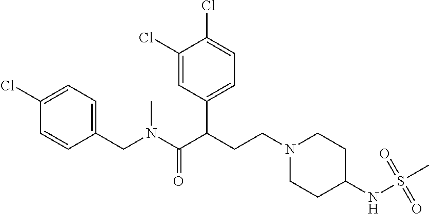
C1(CN(C(C(CCN2CCC(NS(C)(=O)=O)CC2)C2=CC=C(Cl)C(Cl)=C2)=O)C)=CC=C(Cl)C=C1
